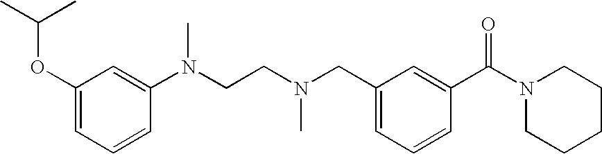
CC(C)OC1=CC=CC(N(CCN(CC2=CC=CC(C(N3CCCCC3)=O)=C2)C)C)=C1
